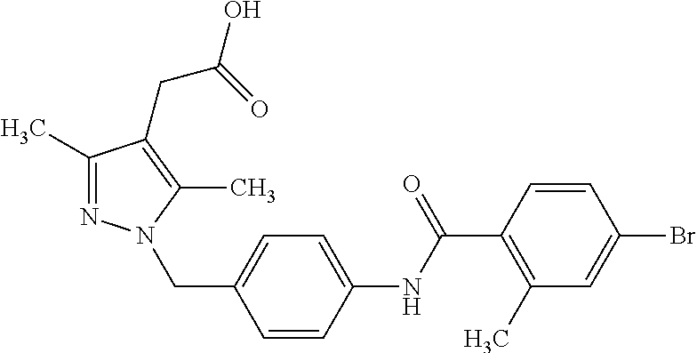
C1(C)=NN(CC2=CC=C(NC(C3=C(C)C=C(Br)C=C3)=O)C=C2)C(C)=C1CC(=O)O
